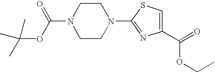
C1(C(=O)OCC)=CSC(N2CCN(C(OC(C)(C)C)=O)CC2)=N1
